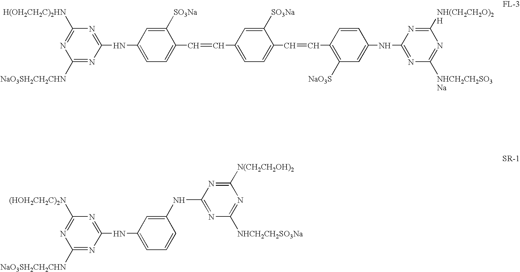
C1([NaO3SH2CH2CHN])=NC(NC2=CC=C(C=CC3=CC=C(C=CC4=C([NaO3S])C=C(NC5=NC([NHCH2CH2SO3Na])=NC([NH(CH2CH2O)2H])=N5)C=C4)C([SO3Na])=C3)C([SO3Na])=C2)=NC([H(OH2CH2C)2HN])=N1.C1([NaO3SH2CH2CHN])=NC(NC2=CC=CC(NC3=NC([NHCH2CH2SO3Na])=NC([N(CH2CH2OH)2])=N3)=C2)=NC([(HOH2CH2C)2N])=N1
